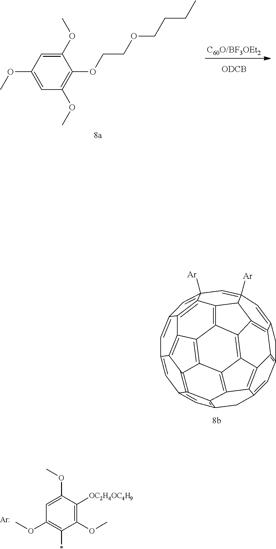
[C60O/BF3OEt2].[ODCB].C1(OC)=CC(OC)=C(OCCOCCCC)C(OC)=C1.[Ar].C1(OC)=C(*)C(OC)=C([OC2H4OC4H9])C(OC)=C1.C1=C2C=C3([Ar])C=C4([Ar])C=C5CC6=C7C5=C5C8=C9C7=C7C(=C6)CC6=C%10C7=C9C7=C9C8=C(C45)C3=C2C9=C2C1=CC(=C6)C%10=C27
